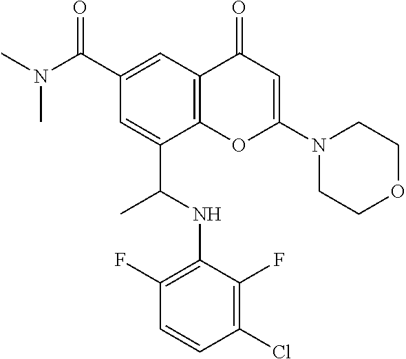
C12=C(C=C(C(N(C)C)=O)C=C1C(NC1=C(F)C=CC(Cl)=C1F)C)C(=O)C=C(N1CCOCC1)O2
